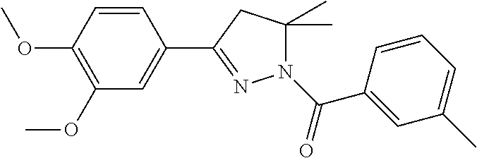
C1=CC(OC)=C(OC)C=C1C1=NN(C(C2=CC(C)=CC=C2)=O)C(C)(C)C1
